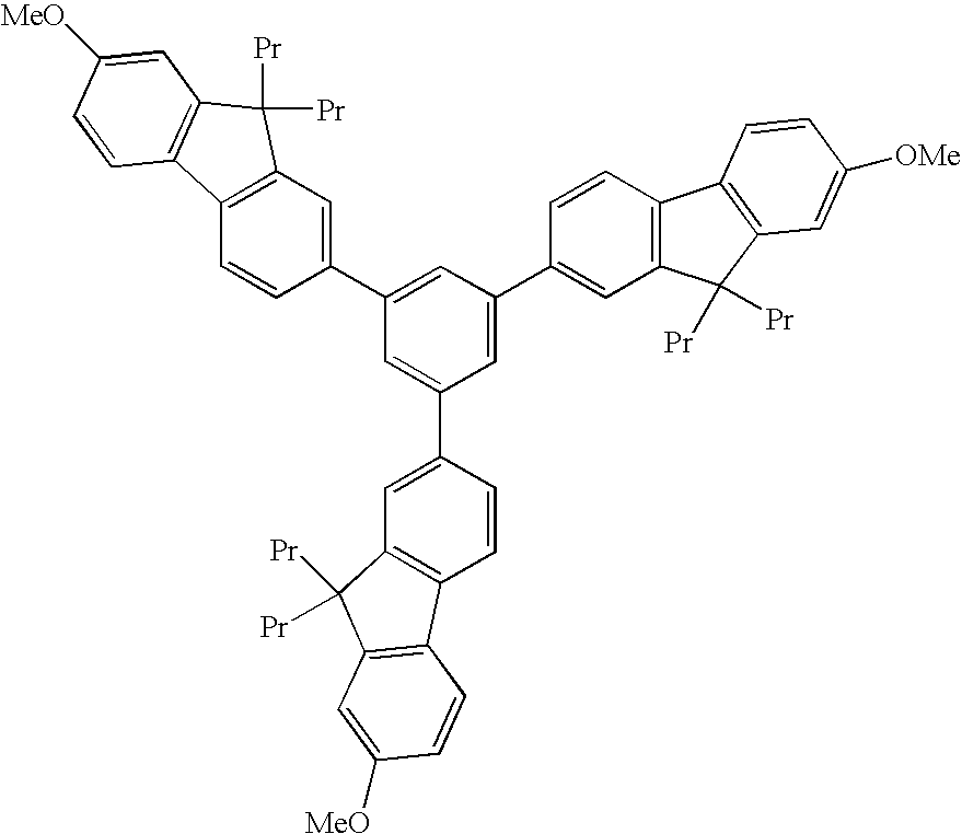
C1=C(C2=CC3=C(C=C2)C2=C(C3([Pr])[Pr])C=C([MeO])C=C2)C=C(C2=CC3=C(C=C2)C2=C(C3([Pr])[Pr])C=C([OMe])C=C2)C=C1C1=CC2=C(C=C1)C1=C(C2([Pr])[Pr])C=C([MeO])C=C1
